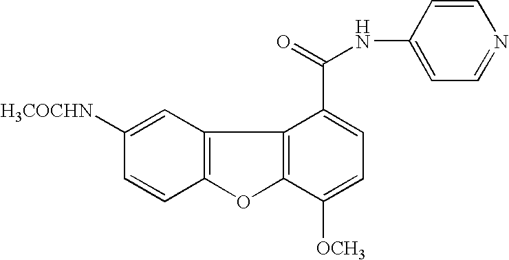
C12=C(C=C([H3COCHN])C=C1)C1=C(O2)C([OCH3])=CC=C1C(=O)NC1=CC=NC=C1
